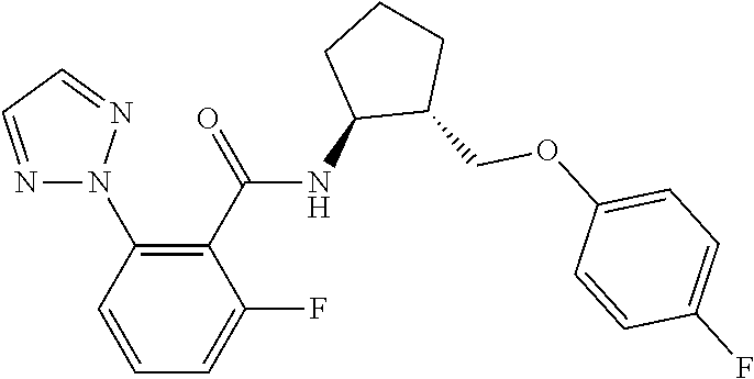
N1(C2=C(C(=O)NC3C(COC4=CC=C(F)C=C4)CCC3)C(F)=CC=C2)N=CC=N1
